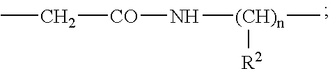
[(CH)n](C)([R2])N[CO]CC
